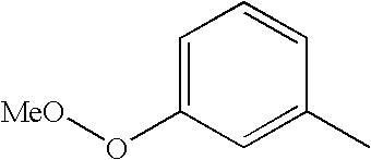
C1=C(O[MeO])C=C(C)C=C1
